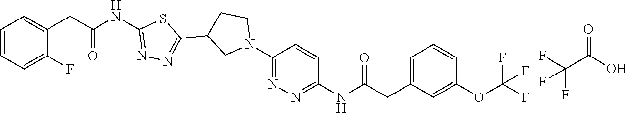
C1=CC=C(F)C(CC(NC2=NN=C(C3CN(C4=NN=C(NC(CC5=CC=CC(OC(F)(F)F)=C5)=O)C=C4)CC3)S2)=O)=C1.O=C(O)C(F)(F)F
